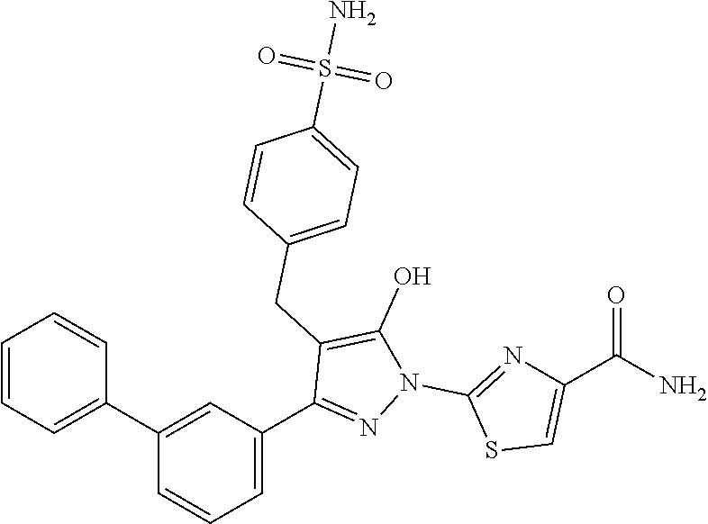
C1(C2=CC=CC=C2)=CC(C2=NN(C3=NC(C(N)=O)=CS3)C(O)=C2CC2=CC=C(S(N)(=O)=O)C=C2)=CC=C1
